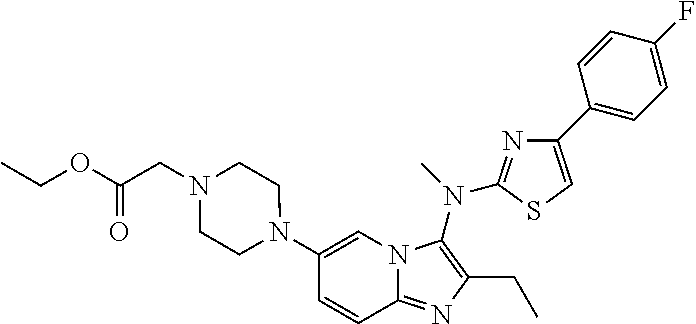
C1(N2CCN(CC(=O)OCC)CC2)=CN2C(=NC(CC)=C2N(C)C2=NC(C3=CC=C(F)C=C3)=CS2)C=C1
